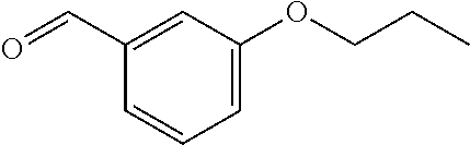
C1=C(OCCC)C=C(C=O)C=C1
